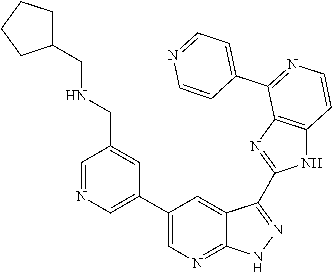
C1=NC=C(C2=CN=C3C(=C2)C(C2=NC4=C(N2)C=CN=C4C2=CC=NC=C2)=NN3)C=C1CNCC1CCCC1
